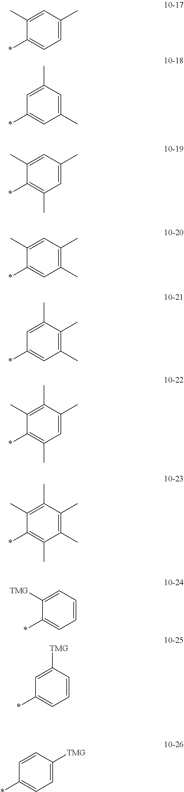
C1=C(C)C(*)=CC=C1C.C1(C)=CC(*)=CC(C)=C1.C1=C(C)C(*)=C(C)C=C1C.C1=C(C)C(*)=CC(C)=C1C.C1(C)=CC(*)=CC(C)=C1C.C1(C)=C(C)C(*)=C(C)C=C1C.C1(C)=C(C)C(*)=C(C)C(C)=C1C.C1=C([TMG])C(*)=CC=C1.C1([TMG])=CC(*)=CC=C1.C1=CC(*)=CC=C1[TMG]
